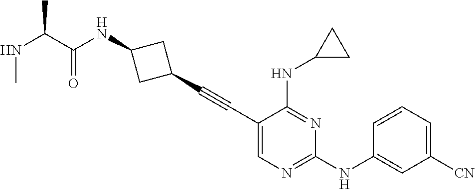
C1(C#CC2CC(NC(C(NC)C)=O)C2)=CN=C(NC2=CC([CN])=CC=C2)N=C1NC1CC1
